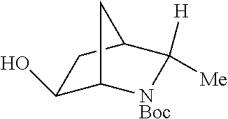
C1(O)C2[NBoc]C([H])([Me])C(C1)C2
